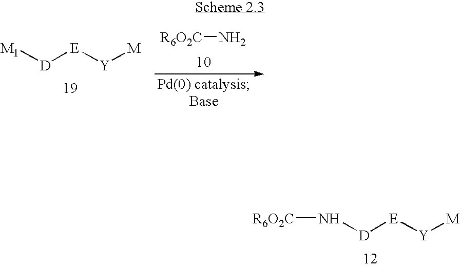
N([D][E][Y][M])[R6O2C].[M1][D][E][Y][M].N[R6O2C]
